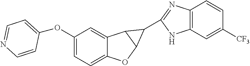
C1(OC2=CC=NC=C2)=CC=C2C(=C1)C1C(O2)C1C1=NC2=C(N1)C=C([CF3])C=C2
